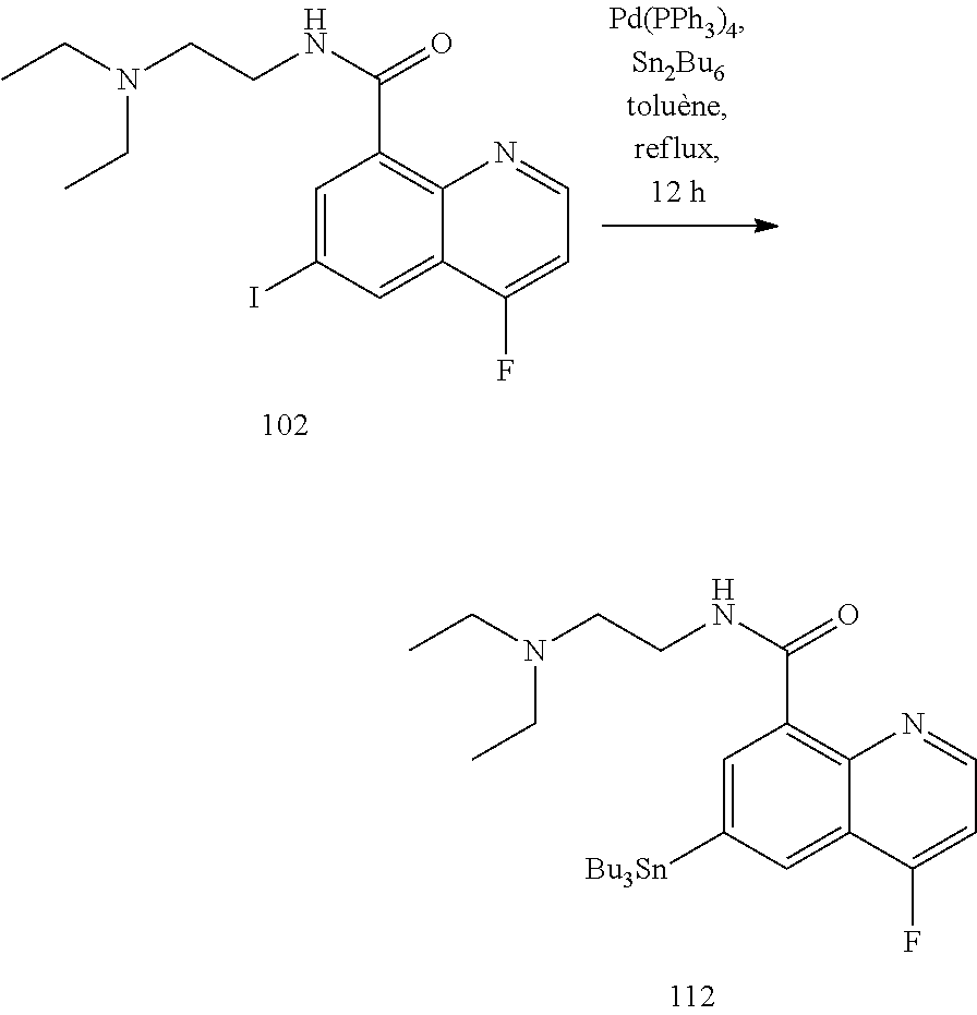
C1=C(I)C=C2C(=C1C(=O)NCCN(CC)CC)N=CC=C2F.C1=C([Bu3Sn])C=C2C(=C1C(=O)NCCN(CC)CC)N=CC=C2F
